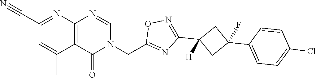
C12=C(N=CN(CC3=NC(C4([H])CC(C5=CC=C(Cl)C=C5)(F)C4)=NO3)C1=O)N=C(C#N)C=C2C
